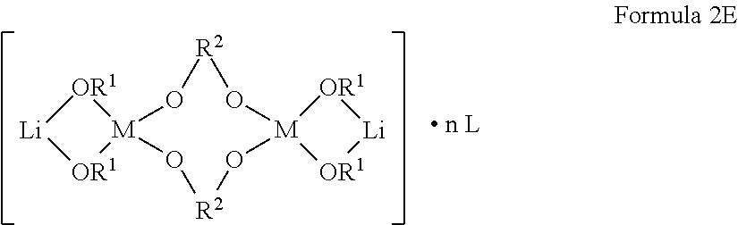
[R2]1O[M]2(O[R2]O[M]3(O1)[OR1][Li][OR1]3)[OR1][Li][OR1]2
